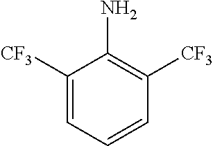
C1([CF3])=CC=CC([CF3])=C1N
